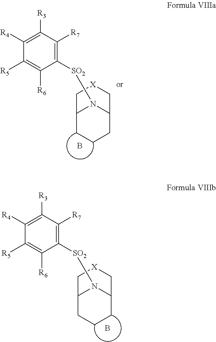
C1([SO2]N2C3CCCC2C[X]C3)=C([R7])C([R3])=C([R4])C([R5])=C1[R6].B.C1([SO2]N2C3CCCC2C[X]C3)=C([R7])C([R3])=C([R4])C([R5])=C1[R6].B
